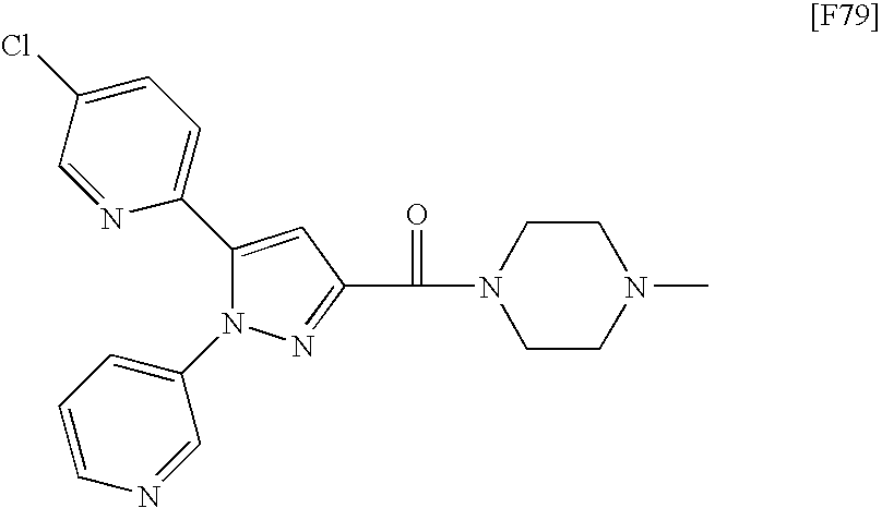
C1(C2=CC=C(Cl)C=N2)=CC(C(=O)N2CCN(C)CC2)=NN1C1=CC=CN=C1
